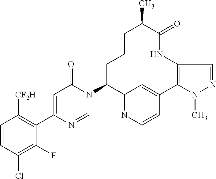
N1(C2C3=NC=CC(=C3)C3=C(NC(=O)C(C)CCC2)C=NN3C)C(=O)C=C(C2=C([CF2H])C=CC(Cl)=C2F)N=C1
